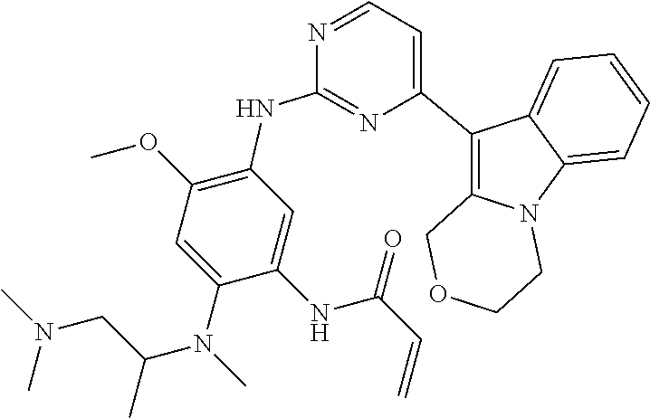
C1(C2=CC=NC(NC3=C(OC)C=C(N(C)C(CN(C)C)C)C(NC(C=C)=O)=C3)=N2)=C2N(C3=CC=CC=C13)CCOC2
